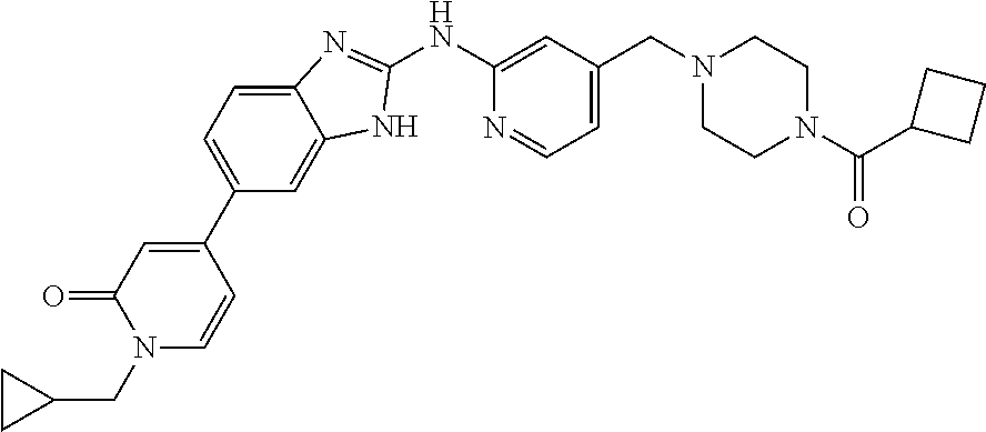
C1(NC2=NC3=CC=C(C4=CC(=O)N(CC5CC5)C=C4)C=C3N2)=CC(CN2CCN(C(=O)C3CCC3)CC2)=CC=N1
